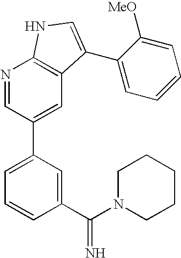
N1=CC(C2=CC=CC(C(N3CCCCC3)=N)=C2)=CC2=C1NC=C2C1=CC=CC=C1[MeO]
